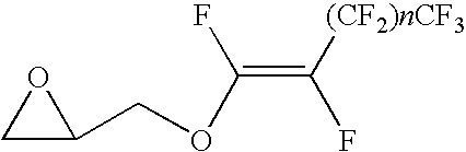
C1C(COC(=C([(CF2)nCF3])F)F)O1
